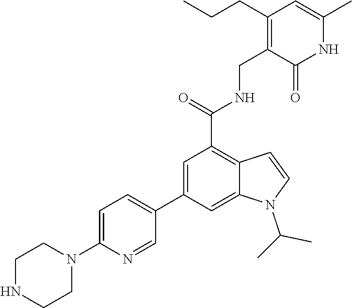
C1(CCC)=C(CNC(C2=C3C(=CC(C4=CC=C(N5CCNCC5)N=C4)=C2)N(C(C)C)C=C3)=O)C(=O)NC(C)=C1
